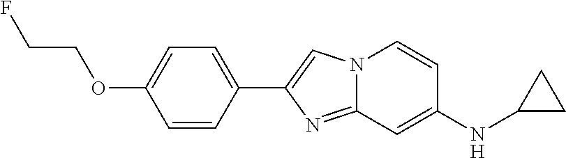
C1=CC(C2=CN3C(=N2)C=C(NC2CC2)C=C3)=CC=C1OCCF
